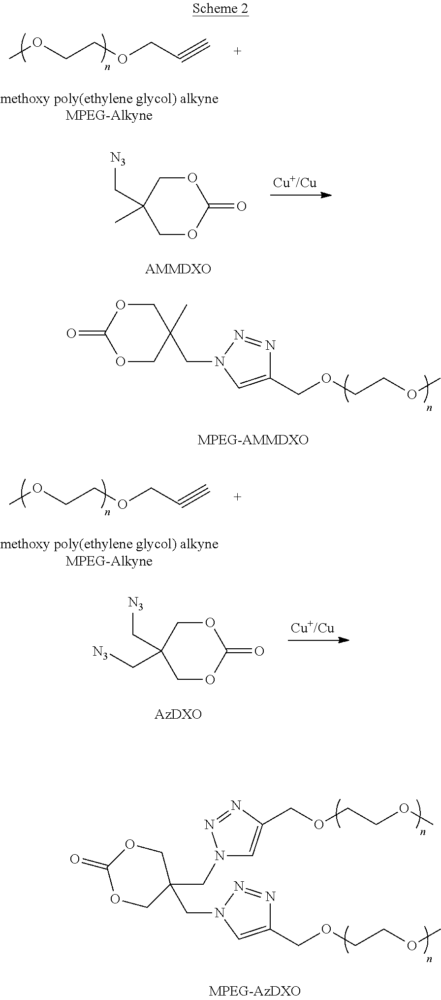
COCCOCC#C.O1CC(C[N3])(C)COC1=O.O=C1OCC(C)(CN2C=C(COCCOC)N=N2)CO1.COCCOCC#C.O1CC(C[N3])(C[N3])COC1=O.C(N1C=C(COCCOC)N=N1)C1(CN2C=C(COCCOC)N=N2)COC(=O)OC1
